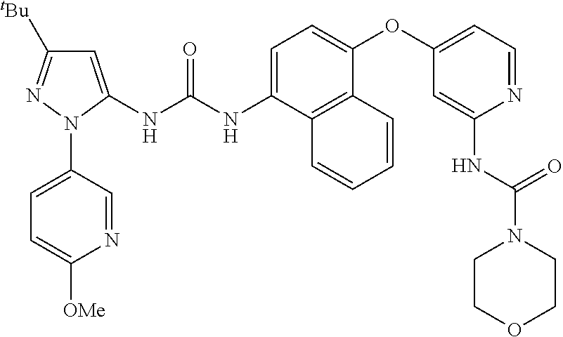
C1=C(N2C(NC(NC3=CC=C(OC4=CC=NC(NC(N5CCOCC5)=O)=C4)C4=C3C=CC=C4)=O)=CC([tBu])=N2)C=NC([OMe])=C1
